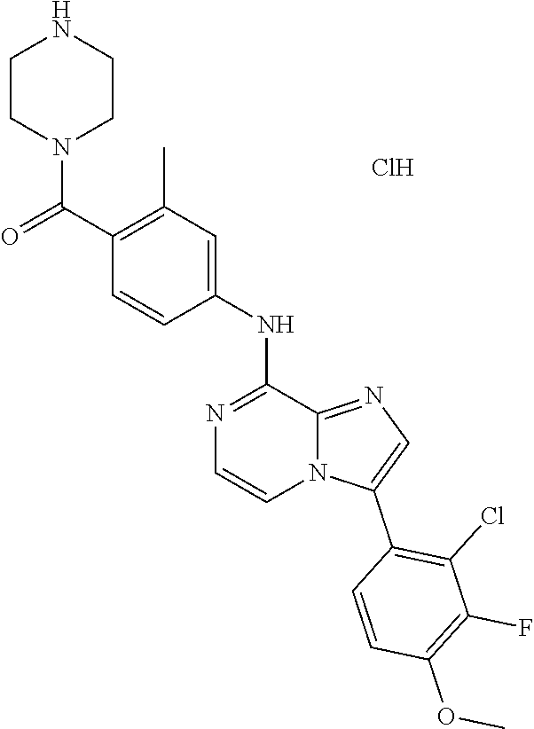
C1=CN=C(NC2=CC(C)=C(C(=O)N3CCNCC3)C=C2)C2=NC=C(C3=C(Cl)C(F)=C(OC)C=C3)N12.Cl
